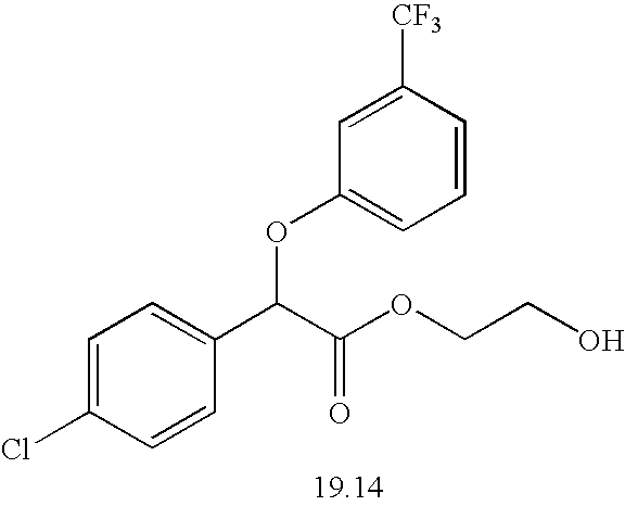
C1=C(Cl)C=CC(C(C(OCCO)=O)OC2=CC=CC([CF3])=C2)=C1
